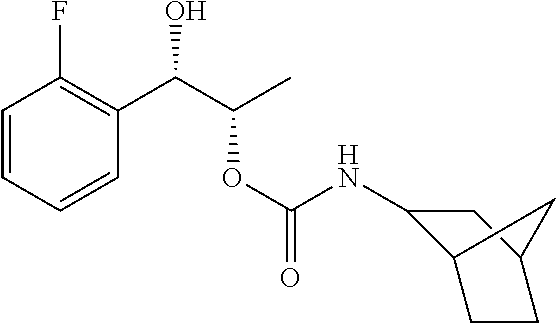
C1=CC=CC(C(C(C)OC(=O)NC2C3CCC(C2)C3)O)=C1F
